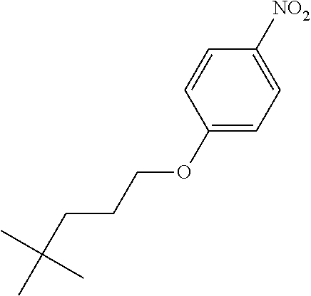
C1(OCCCC(C)(C)C)=CC=C([NO2])C=C1
